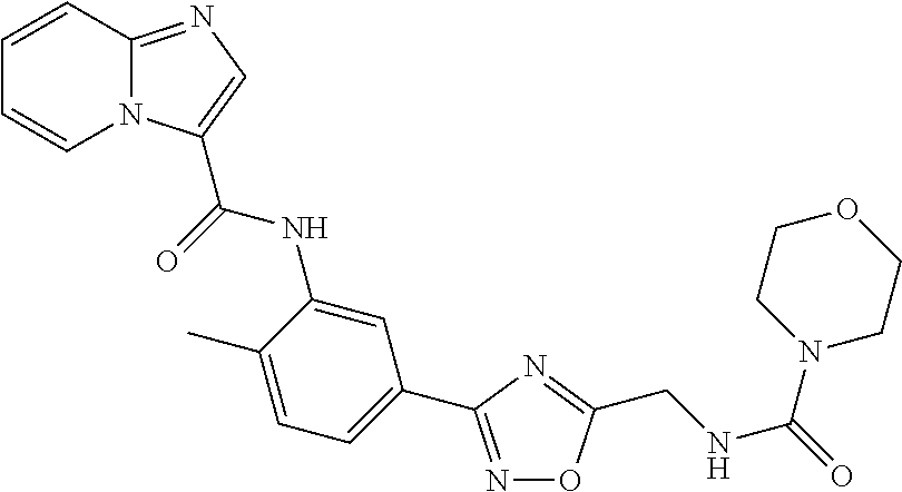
N1=C(C2=CC=C(C)C(NC(=O)C3=CN=C4N3C=CC=C4)=C2)N=C(CNC(=O)N2CCOCC2)O1
